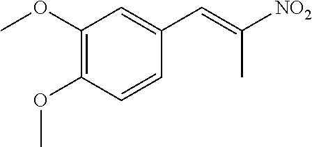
C1(OC)=C(OC)C=CC(C=C([NO2])C)=C1
